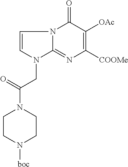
C1CN([boc])CCN1C(=O)CN1C2=NC([COOMe])=C([OAc])C(=O)N2C=C1
